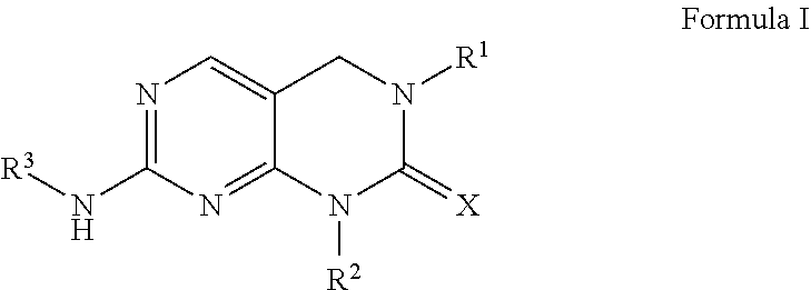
N1=C(N[R3])N=C2C(=C1)CN([R1])C(=[X])N2[R2]
